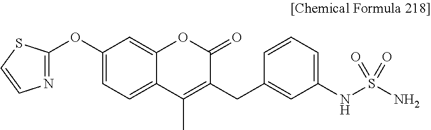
C1(OC2=CC=C3C(=C2)OC(=O)C(CC2=CC(NS(N)(=O)=O)=CC=C2)=C3C)=NC=CS1
